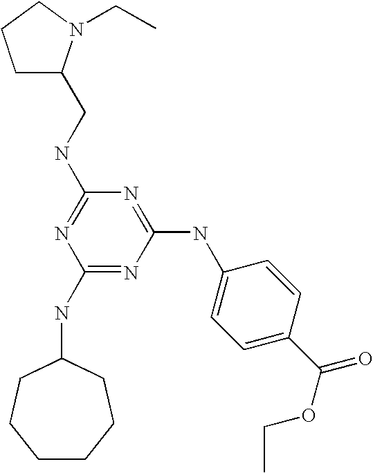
C1(NC2CCCCCC2)=NC(NC2=CC=C(C(OCC)=O)C=C2)=NC(NCC2CCCN2CC)=N1
